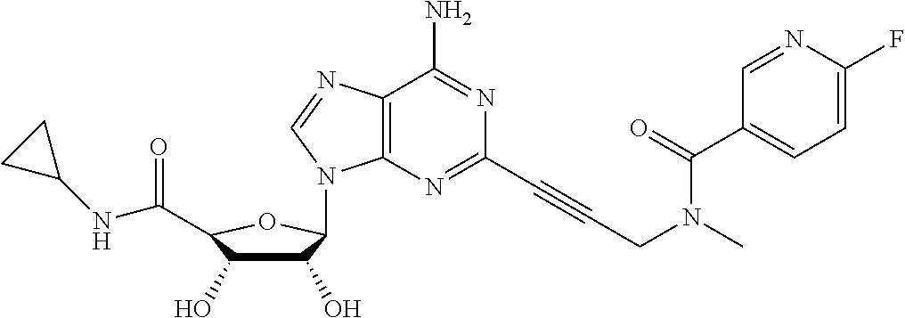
C12=C(N=C(C#CCN(C)C(C3=CC=C(F)N=C3)=O)N=C1N)N(C1C(O)C(O)C(C(=O)NC3CC3)O1)C=N2
